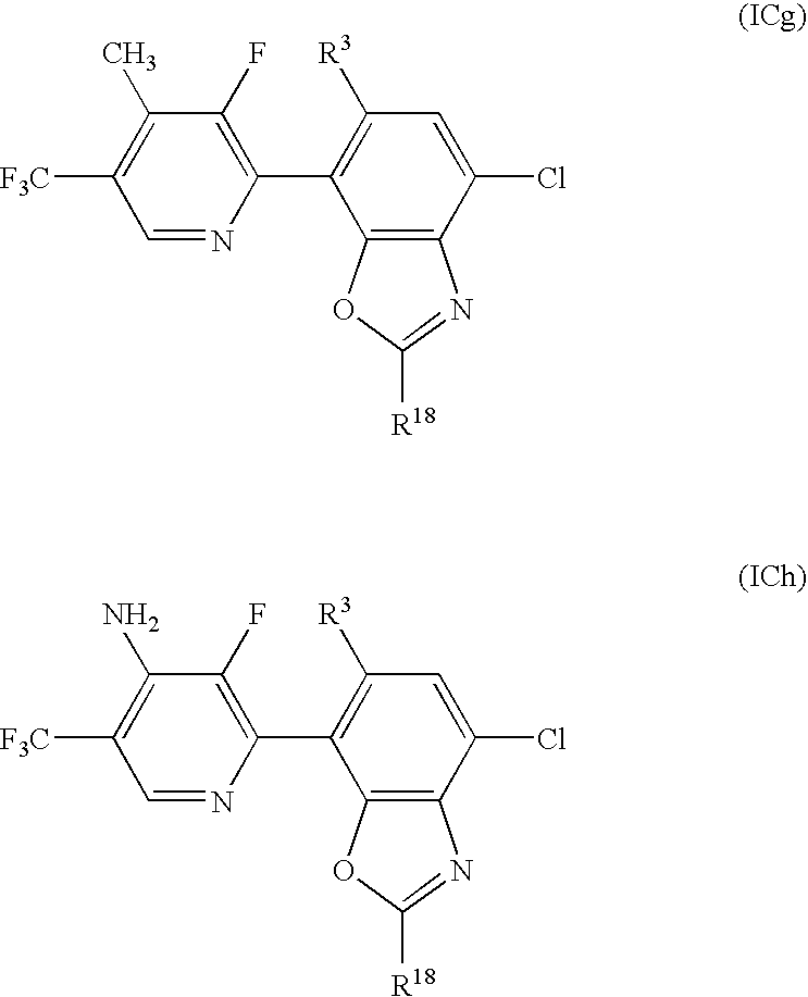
C1=NC(C2=C([R3])C=C(Cl)C3=C2OC([R18])=N3)=C(F)C(C)=C1[F3C].C1=NC(C2=C([R3])C=C(Cl)C3=C2OC([R18])=N3)=C(F)C(N)=C1[F3C]
